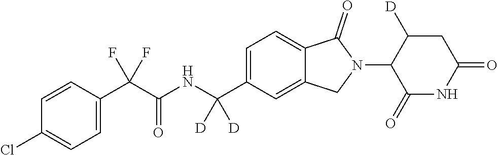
C1=CC(C(C(NC(C2=CC=C3C(=C2)CN(C2C(=O)NC(=O)CC2[D])C3=O)([D])[D])=O)(F)F)=CC=C1Cl
